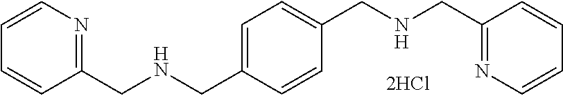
C1=CC(CNCC2=NC=CC=C2)=CC=C1CNCC1=NC=CC=C1
